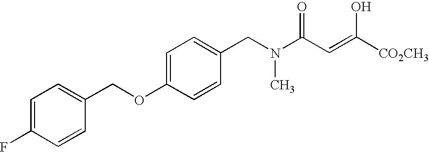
C1=C(F)C=CC(COC2=CC=C(CN(C)C(C=C([CO2CH3])O)=O)C=C2)=C1
